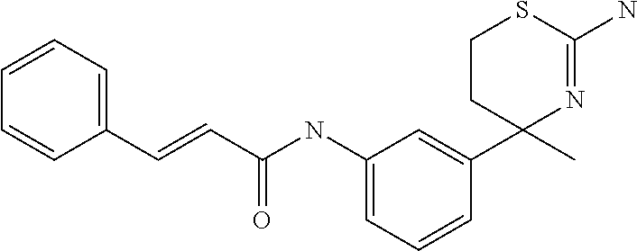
C(=CC1=CC=CC=C1)C(NC1=CC=CC(C2(C)N=C(N)SCC2)=C1)=O
